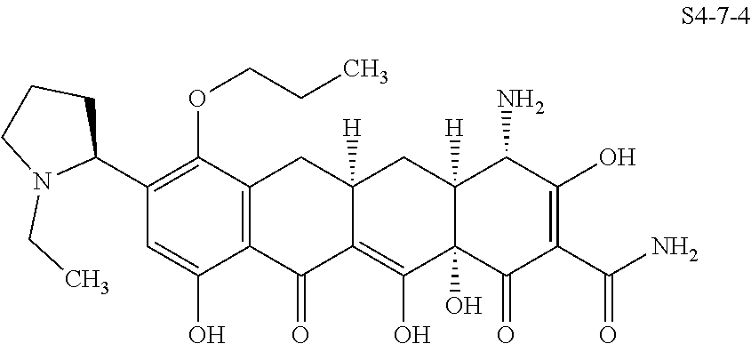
C1(C2CCCN2CC)=C(OCCC)C2=C(C(O)=C1)C(=O)C1=C(O)C3(O)C([H])(CC1([H])C2)C(N)C(O)=C(C(N)=O)C3=O
